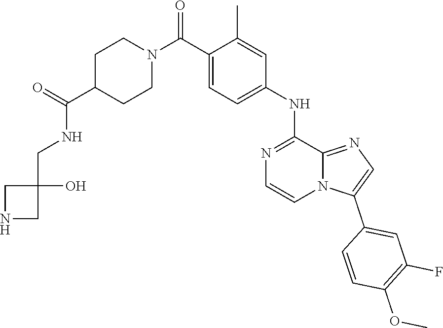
C(C1=CC=C(NC2=NC=CN3C2=NC=C3C2=CC(F)=C(OC)C=C2)C=C1C)(N1CCC(C(=O)NCC2(O)CNC2)CC1)=O
